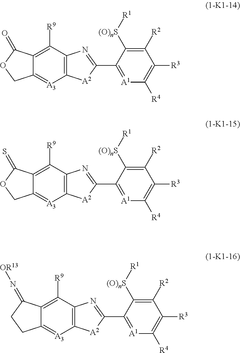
C12=C([A2]C(C3=[A1]C([R4])=C([R3])C([R2])=C3[(O)nS][R1])=N1)[A3]=C1C(=C2[R9])C(=O)OC1.C12=C([A2]C(C3=[A1]C([R4])=C([R3])C([R2])=C3[(O)nS][R1])=N1)[A3]=C1C(=C2[R9])C(=S)OC1.C12=C([A2]C(C3=[A1]C([R4])=C([R3])C([R2])=C3[(O)nS][R1])=N1)[A3]=C1C(=C2[R9])C(=N[OR13])CC1
